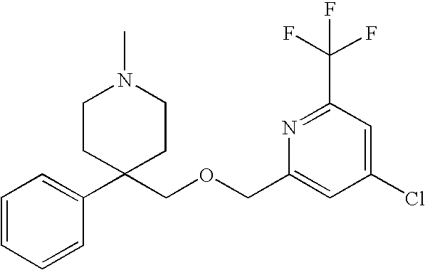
C1=CC=CC(C2(COCC3=CC(Cl)=CC(C(F)(F)F)=N3)CCN(C)CC2)=C1
